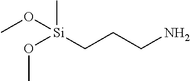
O([Si](CCCN)(C)OC)C
